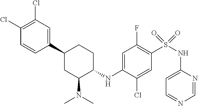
C1(C2CC(N(C)C)C(NC3=CC(F)=C(S(NC4=CC=NC=N4)(=O)=O)C=C3Cl)CC2)=CC(Cl)=C(Cl)C=C1
